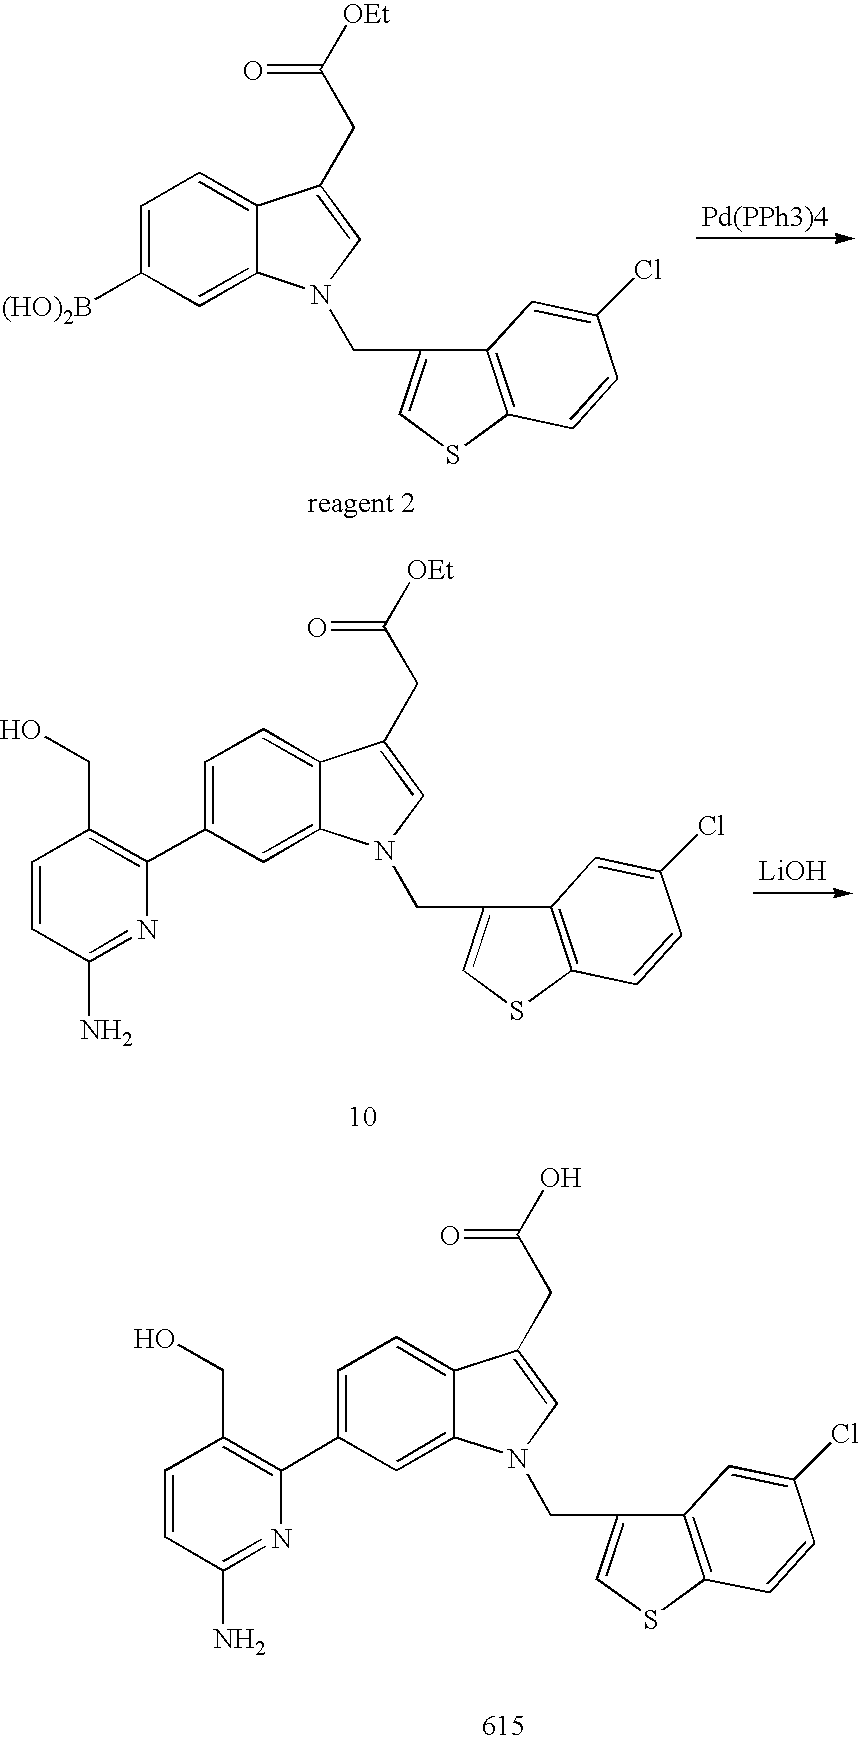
[Pd(PPh3)4].C1=C([(HO)2B])C=C2C(=C1)C(CC([OEt])=O)=CN2CC1=CSC2=C1C=C(Cl)C=C2.C1=C(C2=C(CO)C=CC(N)=N2)C=C2C(=C1)C(CC([OEt])=O)=CN2CC1=CSC2=C1C=C(Cl)C=C2.[LiOH].C1=C(C2=C(CO)C=CC(N)=N2)C=C2C(=C1)C(CC(O)=O)=CN2CC1=CSC2=C1C=C(Cl)C=C2
